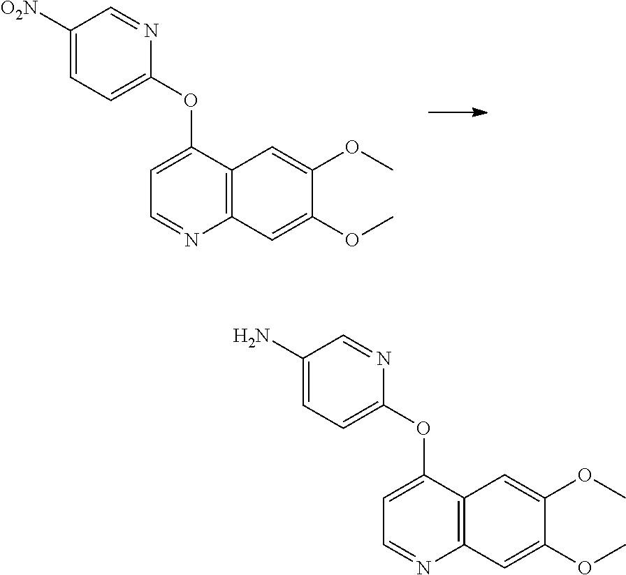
C1([O2N])=CC=C(OC2=CC=NC3=C2C=C(OC)C(OC)=C3)N=C1.C1(N)=CC=C(OC2=CC=NC3=C2C=C(OC)C(OC)=C3)N=C1
